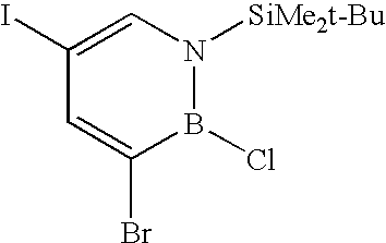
C1(I)=CN([SiMe2t-Bu])B(Cl)C(Br)=C1
